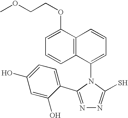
N1=C(C2=CC=C(O)C=C2O)N(C2=CC=CC3=C2C=CC=C3OCCOC)C(S)=N1
